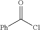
[Ph]C(Cl)=O
